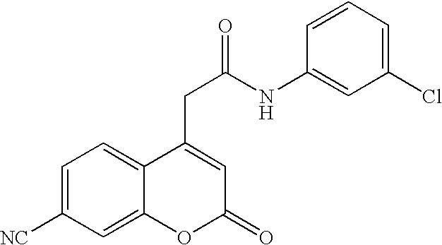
C1=C([NC])C=C2C(=C1)C(CC(=O)NC1=CC(Cl)=CC=C1)=CC(=O)O2
